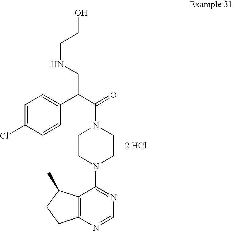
[2 HCl].C12=C(N=CN=C1N1CCN(C(=O)C(C3=CC=C(Cl)C=C3)CNCCO)CC1)CCC2C
